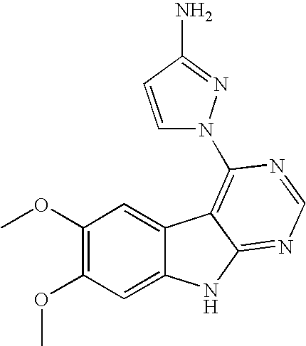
C1(OC)=C(OC)C=C2C(=C1)C1=C(N3C=CC(N)=N3)N=CN=C1N2
